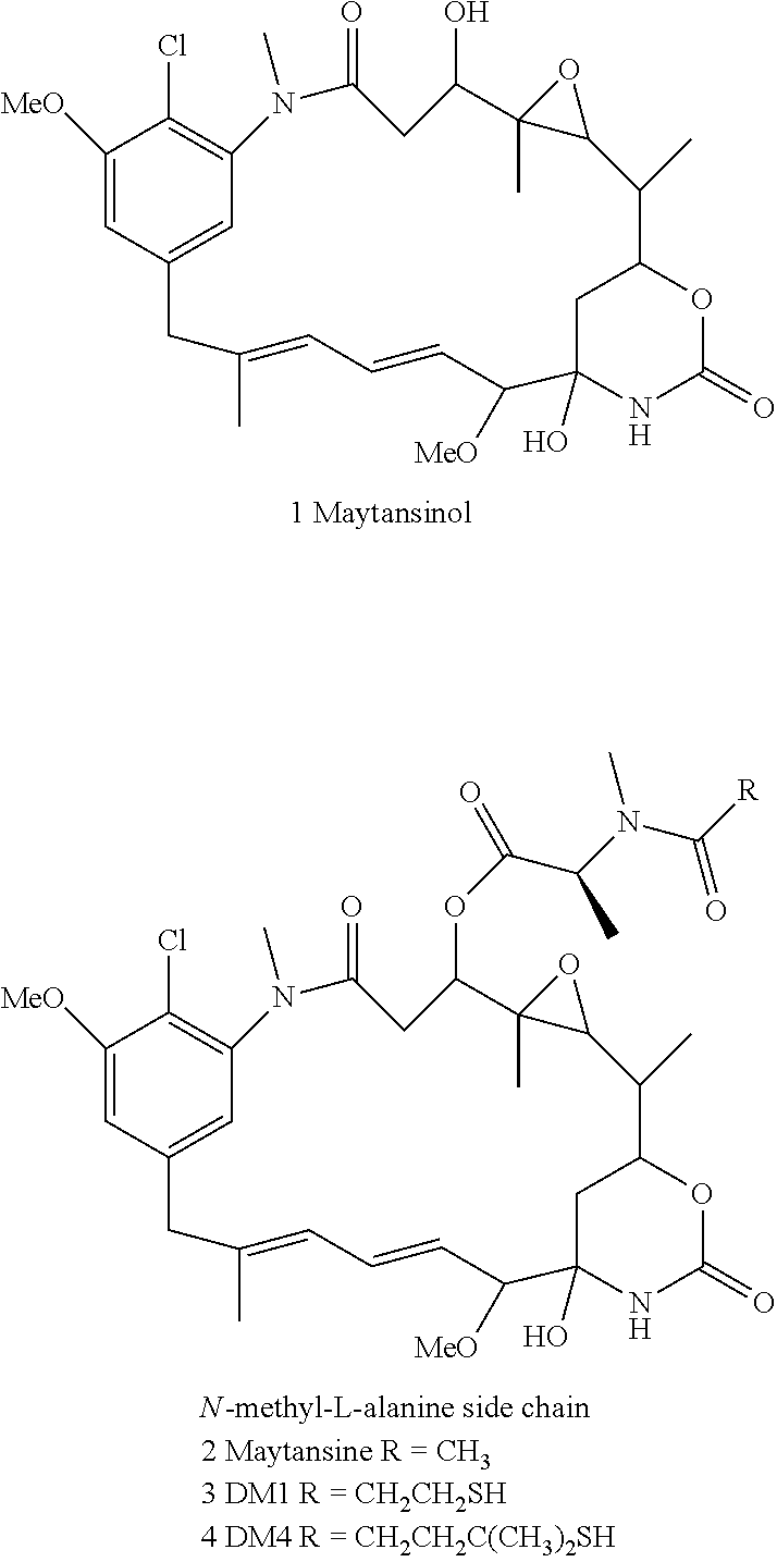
C1([MeO])=CC2=CC(=C1Cl)N(C)C(=O)CC(O)C1(C)C(C(C)C3CC(O)(NC(=O)O3)C([MeO])C=CC=C(C)C2)O1.C1([MeO])=CC2=CC(=C1Cl)N(C)C(=O)CC(OC(C(N(C([R])=O)C)C)=O)C1(C)C(C(C)C3CC(O)(NC(=O)O3)C([MeO])C=CC=C(C)C2)O1
